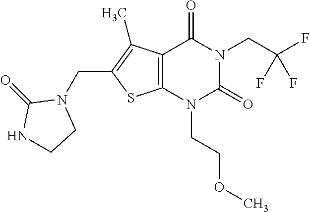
C12=C(N(CCOC)C(=O)N(CC(F)(F)F)C1=O)SC(CN1C(=O)NCC1)=C2C
